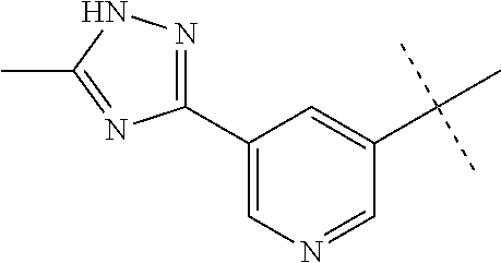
C1(C2=NNC(C)=N2)=CN=CC(C(C)(C)C)=C1
